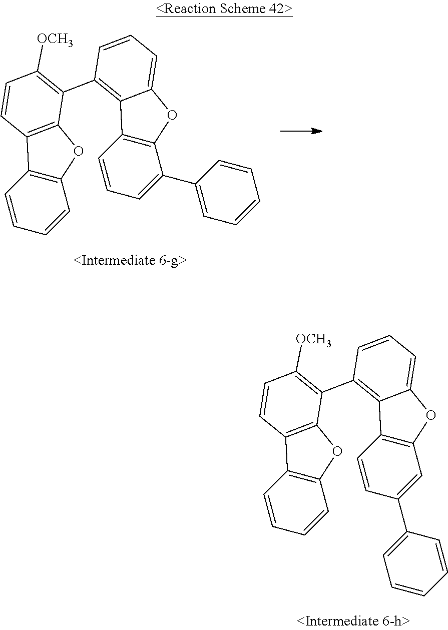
C12=C(C=CC=C1)OC1=C2C=CC([OCH3])=C1C1=C2C3=C(C(C4=CC=CC=C4)=CC=C3)OC2=CC=C1.C12=C(C=CC=C1)OC1=C2C=CC([OCH3])=C1C1=C2C3=C(C=C(C4=CC=CC=C4)C=C3)OC2=CC=C1
